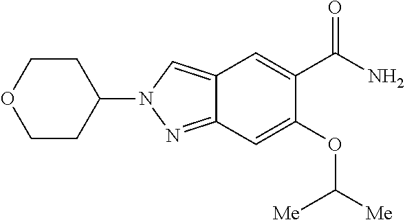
C12=CN(C3CCOCC3)N=C1C=C(OC([Me])[Me])C(C(N)=O)=C2
